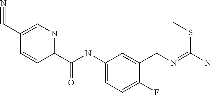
C1=C(C#N)C=CC(C(NC2=CC=C(F)C(CN=C(N)SC)=C2)=O)=N1
